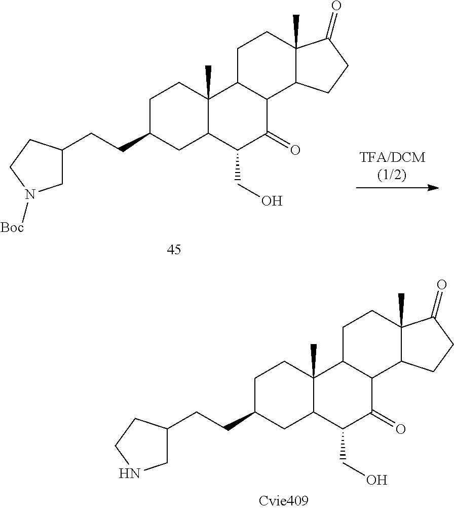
C1C(CCC2CN([Boc])CC2)CC2C(C)(C1)C1C(C(=O)C2CO)C2C(C)(CC1)C(=O)CC2.C1C(CCC2CNCC2)CC2C(C)(C1)C1C(C(=O)C2CO)C2C(C)(CC1)C(=O)CC2
